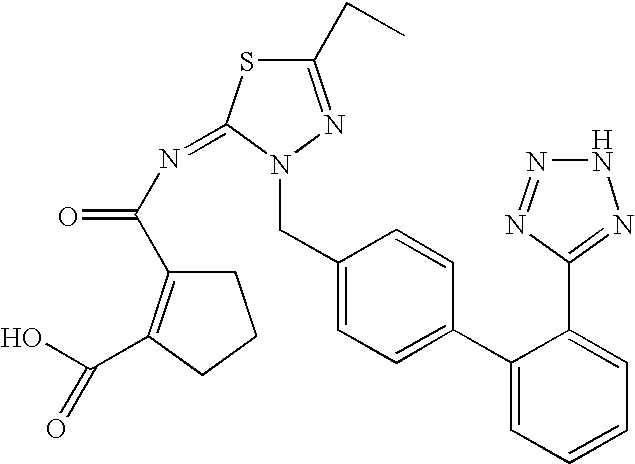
C(C1=CC=C(C2=CC=CC=C2C2=NNN=N2)C=C1)N1N=C(CC)SC1=NC(C1=C(C(O)=O)CCC1)=O
